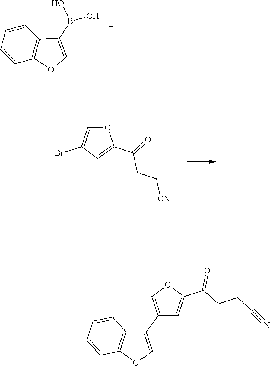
C1=CC=CC2=C1C(B(O)O)=CO2.O1C=C(Br)C=C1C(=O)CC[CN].C1(C2=COC(C(CCC#N)=O)=C2)=COC2=C1C=CC=C2
